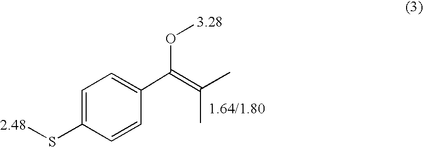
C1(S[2.48])=CC=C(C(=C(C)C)O[3.28])C=C1
